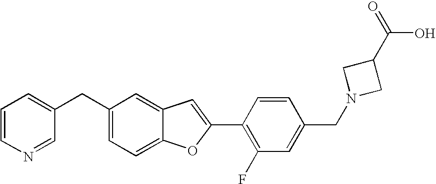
C1(CC2=CC=C3C(=C2)C=C(C2=C(F)C=C(CN4CC(C(=O)O)C4)C=C2)O3)=CC=CN=C1
